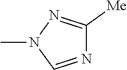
CN1C=NC([Me])=N1
